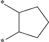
C1(*)C(*)CCC1
